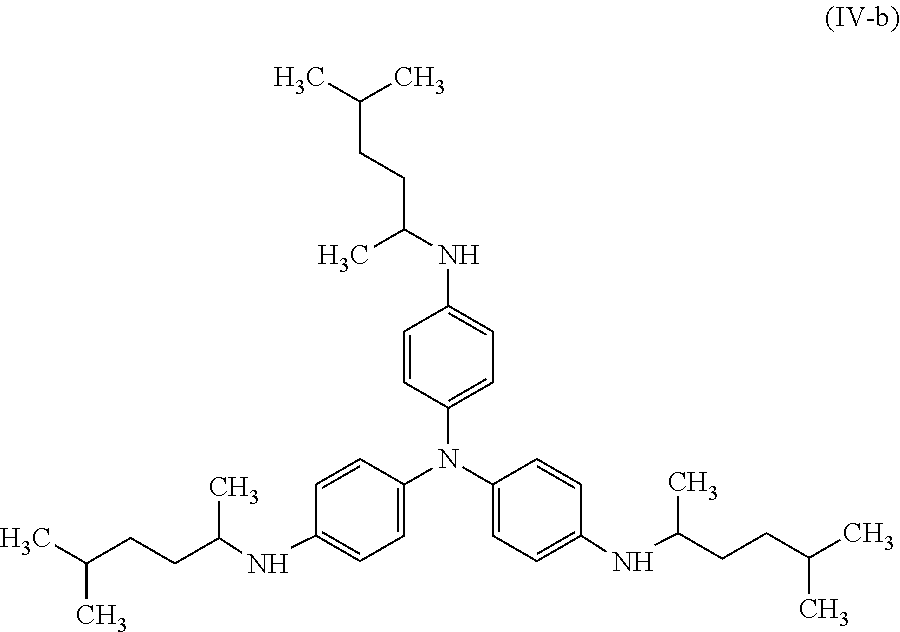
C(CCC(NC1=CC=C(N(C2=CC=C(NC(CCC(C)C)C)C=C2)C2=CC=C(NC(CCC(C)C)C)C=C2)C=C1)C)(C)C
